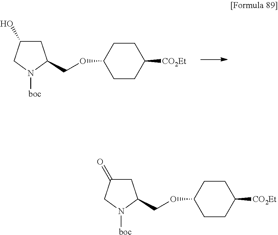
C1C(O)CN([boc])C1COC1CCC([CO2Et])CC1.C1C(=O)CN([boc])C1COC1CCC([CO2Et])CC1
